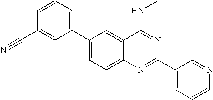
C1=C(C#N)C=CC=C1C1=CC=C2C(=C1)C(NC)=NC(C1=CC=CN=C1)=N2
